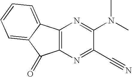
C12=C(C3=CC=CC=C3C1=O)N=C(N(C)C)C(C#N)=N2
